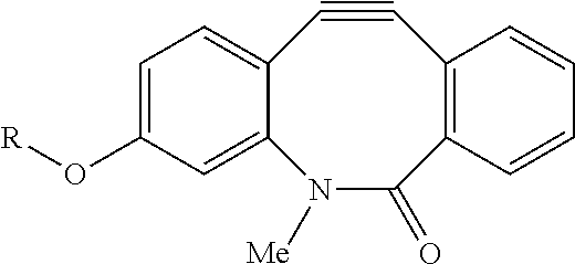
C12=CC(O[R])=CC=C1C#CC1=C(C(=O)N2[Me])C=CC=C1
